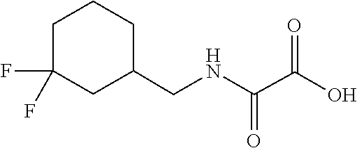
C1C(CNC(C(O)=O)=O)CCCC1(F)F
